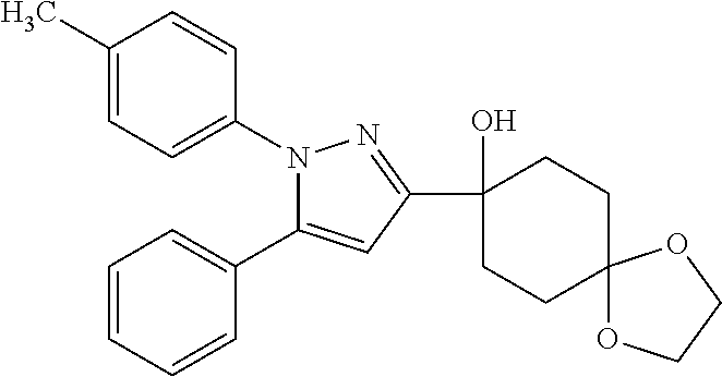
C1=CC=CC(C2=CC(C3(O)CCC4(CC3)OCCO4)=NN2C2=CC=C(C)C=C2)=C1
